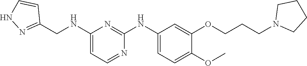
C1(NCC2=NNC=C2)=CC=NC(NC2=CC=C(OC)C(OCCCN3CCCC3)=C2)=N1
